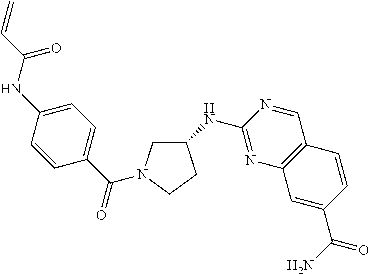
C1(NC2=NC3=C(C=N2)C=CC(C(=O)N)=C3)CN(C(C2=CC=C(NC(=O)C=C)C=C2)=O)CC1
